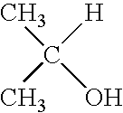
CC(O)(C)[H]
